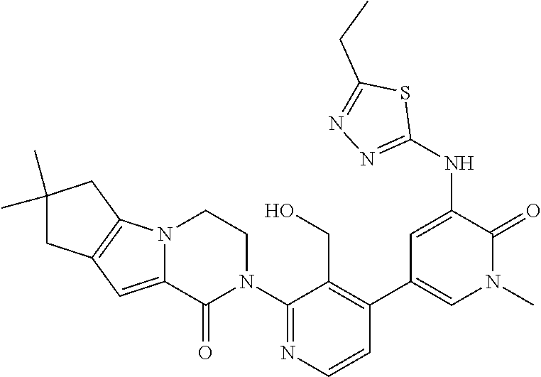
C1(N2CCN3C(=CC4=C3CC(C)(C)C4)C2=O)=NC=CC(C2=CN(C)C(=O)C(NC3=NN=C(CC)S3)=C2)=C1CO
